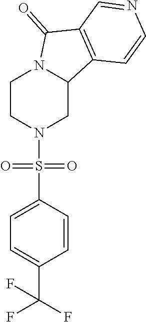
C1CN(S(C2=CC=C(C(F)(F)F)C=C2)(=O)=O)CC2N1C(=O)C1=C2C=CN=C1
